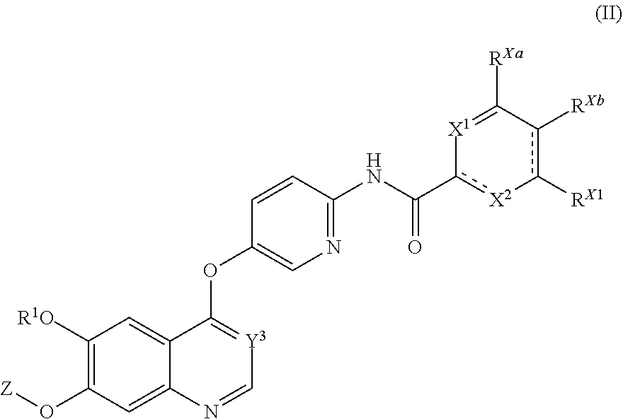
C12=CC([R1O])=C(O[Z])C=C1N=C[Y3]=C2OC1=CN=C(NC(c2[X2]-c([RX1])c([RXb])C([RXa])=[X1]2)=O)C=C1
